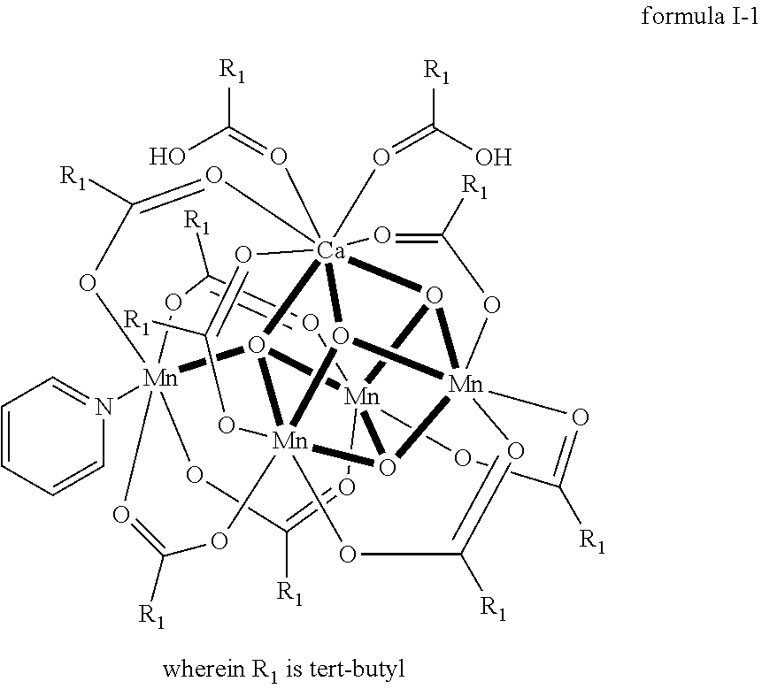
C1([R1])=O[Mn]2345O6[Ca]789%10(O=C(O)[R1])(O=C(O)[R1])O%11[Mn]6%12(O2[Mn]%112(O73[Mn](N3=CC=CC=C3)(OC([R1])=O4)(O1)(O=C([R1])O2)OC([R1])=O8)(OC([R1])=O%12)OC([R1])=O9)(OC([R1])=O%10)O=C([R1])O5
